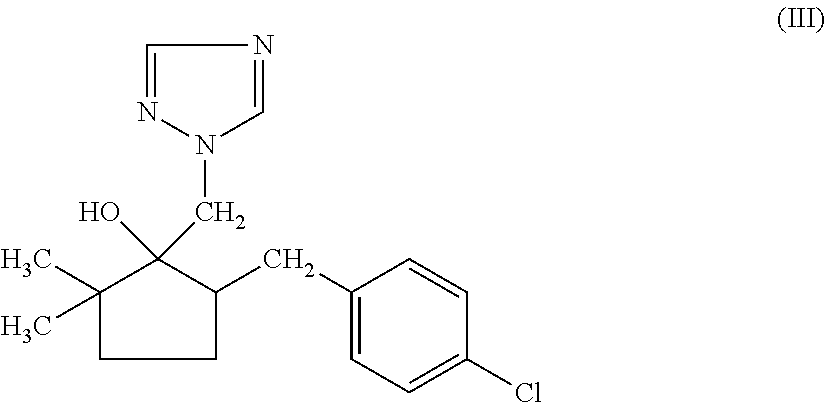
C1C(CC2=CC=C(Cl)C=C2)C(CN2C=NC=N2)(O)C(C)(C)C1
